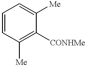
C1=CC([Me])=C([CONHMe])C([Me])=C1
